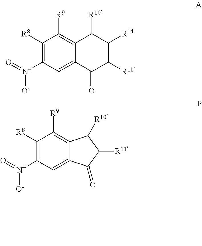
C1([R8])=C([N+](=O)[O-])C=C2C(=C1[R9])C([R10])C([R11])C2=O.C1([R8])=C([N+](=O)[O-])C=C2C(=C1[R9])C([R10])C([R14])C([R11])C2=O
